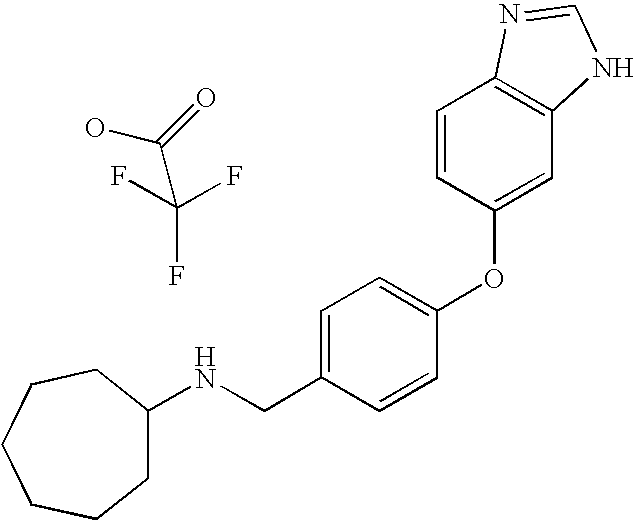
OC(=O)C(F)(F)F.N(CC1=CC=C(OC2=CC3=C(C=C2)N=CN3)C=C1)C1CCCCCC1
